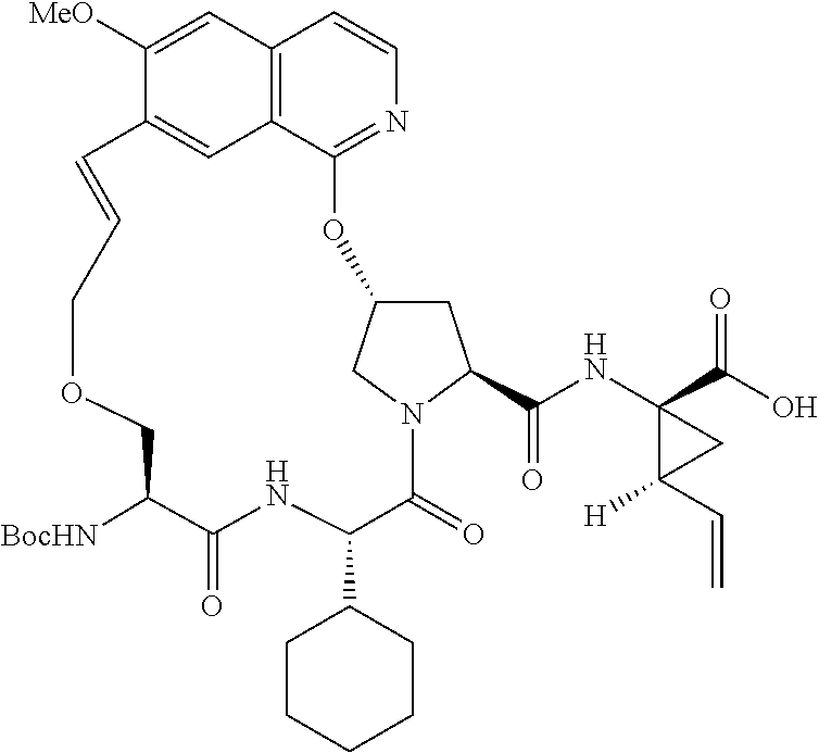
O1CC([BocHN])C(=O)NC(C2CCCCC2)C(=O)N2C(C(NC3(C(O)=O)C(C=C)([H])C3)=O)CC(C2)OC2=NC=CC3=C2C=C(C([MeO])=C3)C=CC1
